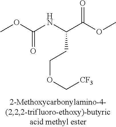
COC(NC(C(=O)OC)CCOC[CF3])=O
